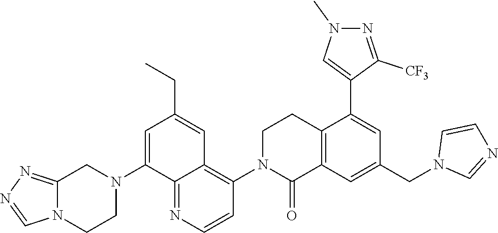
C12=C(C=C(CN3C=NC=C3)C=C1C1=CN(C)N=C1[CF3])C(=O)N(C1=C3C(=NC=C1)C(N1CC4=NN=CN4CC1)=CC(CC)=C3)CC2
